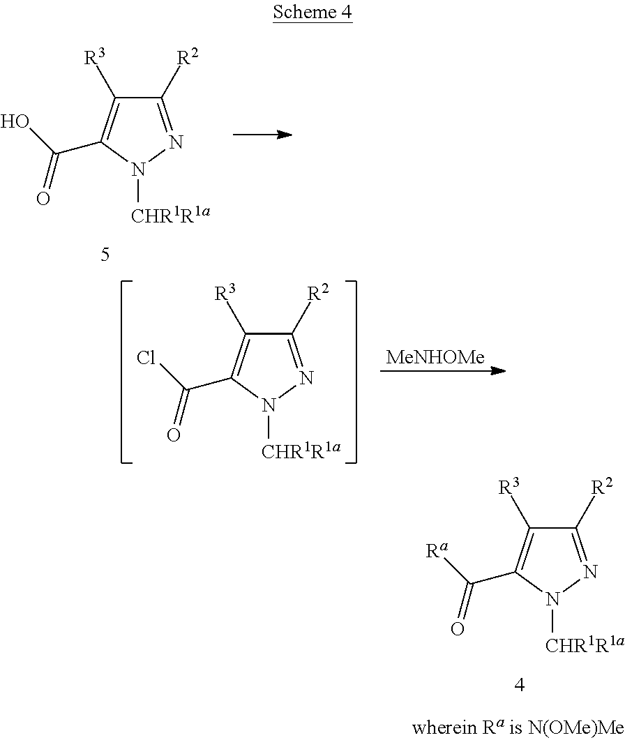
C1([R2])=NN([CHR1R1a])C(C(O)=O)=C1[R3].C1([R2])=NN([CHR1R1a])C(C(Cl)=O)=C1[R3].[MeNHOMe].C1([R2])=NN([CHR1R1a])C(C([Ra])=O)=C1[R3]
